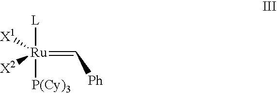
[P(Cy)3][Ru]([L])(=C[Ph])([X1])[X2]
